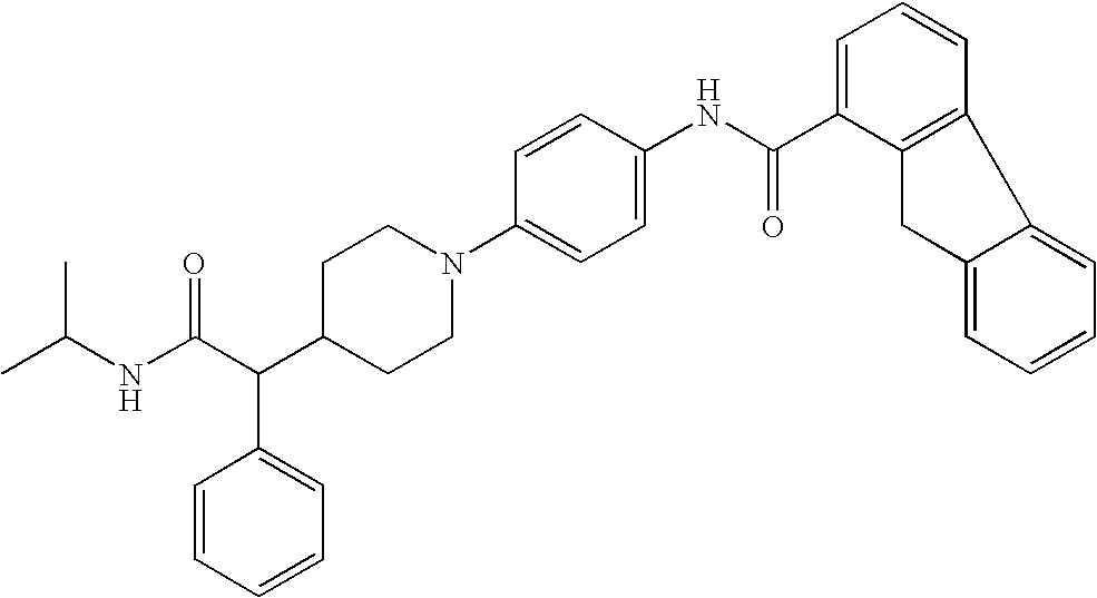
CC(NC(C(C1CCN(C2=CC=C(NC(C3=CC=CC4=C3CC3=CC=CC=C43)=O)C=C2)CC1)C1=CC=CC=C1)=O)C
